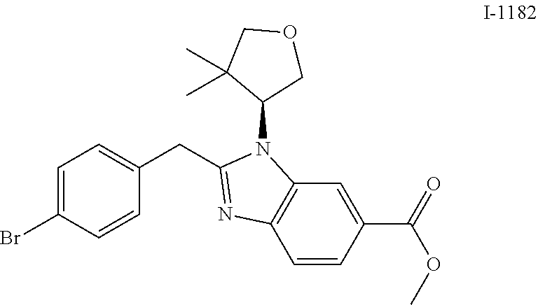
C1=C(Br)C=CC(CC2=NC3=C(N2C2COCC2(C)C)C=C(C(OC)=O)C=C3)=C1
